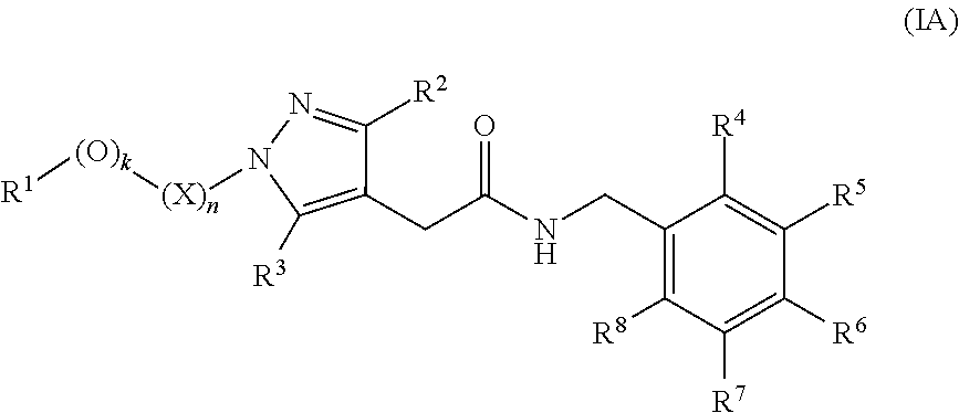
[R1][(O)k][(X)n]N1C([R3])=C(CC(NCC2=C([R8])C([R7])=C([R6])C([R5])=C2[R4])=O)C([R2])=N1
